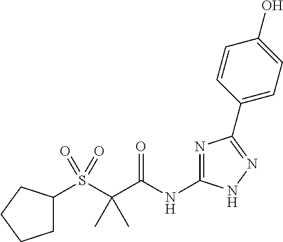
S(C(C(NC1=NC(C2=CC=C(O)C=C2)=NN1)=O)(C)C)(=O)(=O)C1CCCC1
